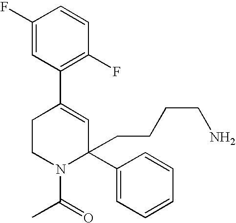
C1(F)=CC(C2=CC(CCCCN)(C3=CC=CC=C3)N(C(=O)C)CC2)=C(F)C=C1
